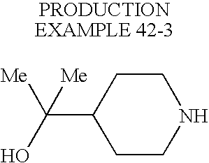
OC(C1CCNCC1)([Me])[Me]
